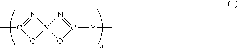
CC1=N[X]2(O1)OC([Y]C)=N2
